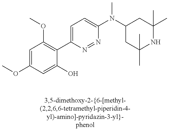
C1(OC)=CC(OC)=C(C2=CC=C(N(C3CC(C)(C)NC(C)(C)C3)C)N=N2)C(O)=C1
